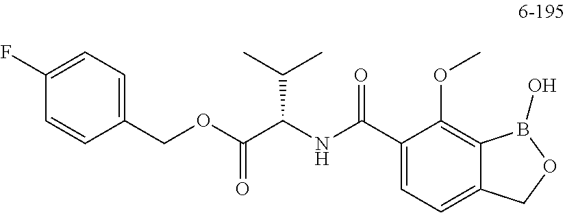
C1(F)=CC=C(COC(C(NC(C2=CC=C3C(=C2OC)B(O)OC3)=O)C(C)C)=O)C=C1
